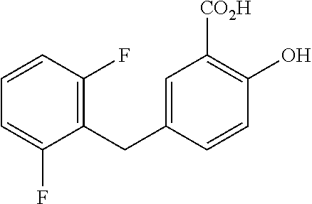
C1=CC(F)=C(CC2=CC([CO2H])=C(O)C=C2)C(F)=C1
